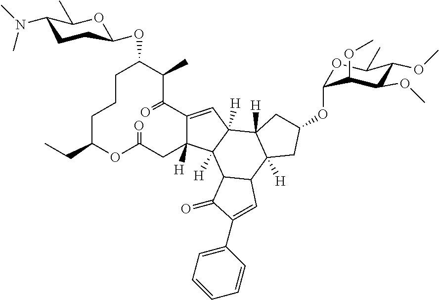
C1CCC(CC)OC(=O)CC2([H])C(=CC3([H])C4([H])C([H])(CC(OC5OC(C)C(OC)C(OC)C5OC)C4)C4C(C23[H])C(=O)C(C2=CC=CC=C2)=C4)C(=O)C(C)C1OC1CCC(N(C)C)C(C)O1
